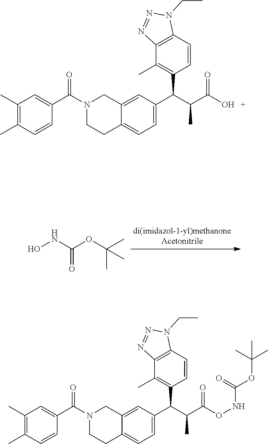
ONC(OC(C)(C)C)=O.N1(C(C2=CC(C)=C(C)C=C2)=O)CCC2=CC=C(C(C(C(=O)O)C)C3=C(C)C4=C(C=C3)N(CC)N=N4)C=C2C1.N1(C(C2=CC(C)=C(C)C=C2)=O)CCC2=CC=C(C(C(C(=O)ONC(OC(C)(C)C)=O)C)C3=C(C)C4=C(C=C3)N(CC)N=N4)C=C2C1
